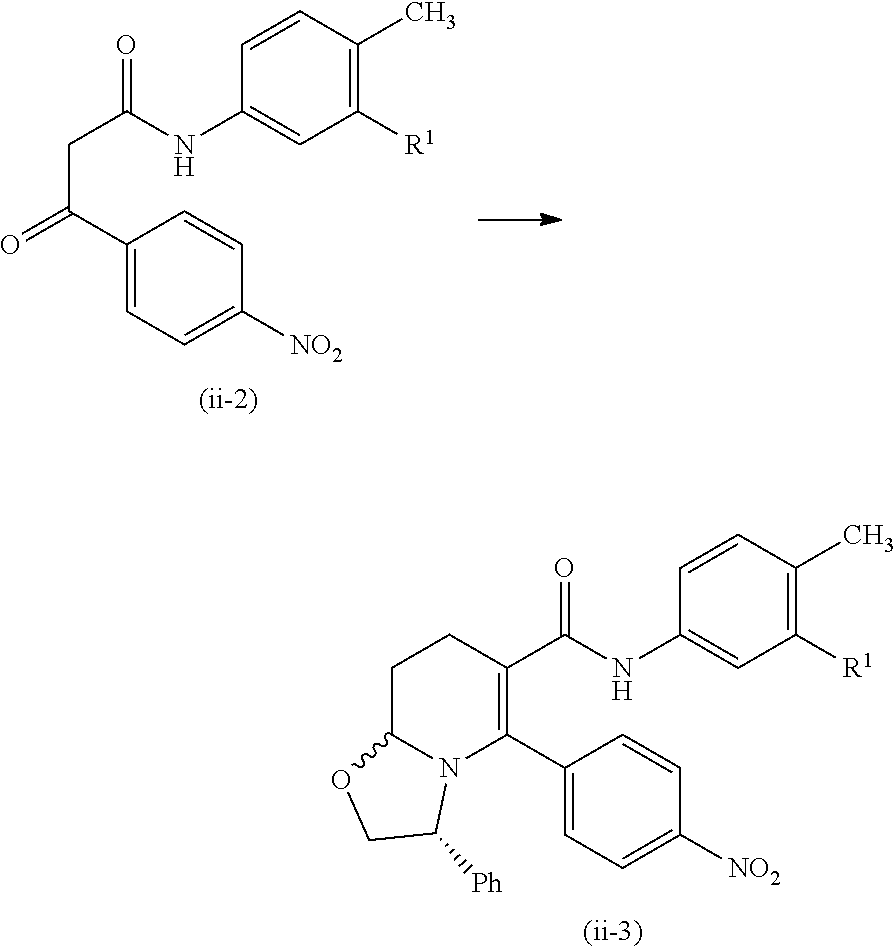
C(C(C1=CC=C([NO2])C=C1)=O)C(=O)NC1=CC([R1])=C(C)C=C1.C1(C(=O)NC2=CC([R1])=C(C)C=C2)=C(C2=CC=C([NO2])C=C2)N2C(CC1)OCC2[Ph]
